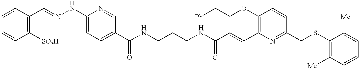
C1=CC([SO3H])=C(C=NNC2=CC=C(C(NCCCNC(=O)C=CC3=C(OCC[Ph])C=CC(CSC4=C([Me])C=CC=C4[Me])=N3)=O)C=N2)C=C1
